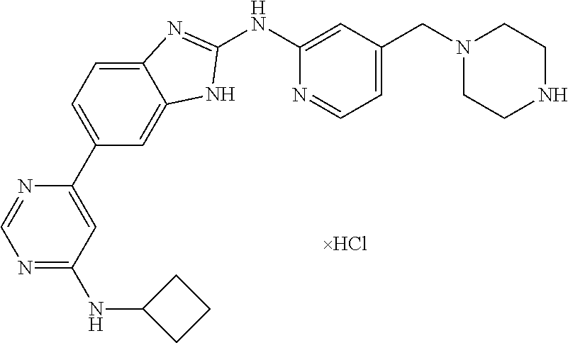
N1=C(NC2CCC2)C=C(C2=CC=C3C(=C2)NC(NC2=CC(CN4CCNCC4)=CC=N2)=N3)N=C1
